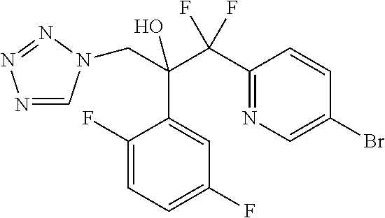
N1=CN(CC(O)(C(C2=NC=C(Br)C=C2)(F)F)C2=CC(F)=CC=C2F)N=N1
